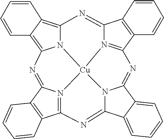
N1=C2N3=C(C4=C2C=CC=C4)N=C2N4[Cu]35N3C(=C6C(=C13)C=CC=C6)N=C1N5=C(N=C4C3=CC=CC=C23)C2=C1C=CC=C2
